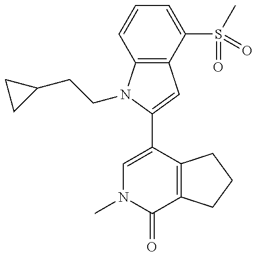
C12=C(N(CCC3CC3)C(C3=CN(C)C(=O)C4=C3CCC4)=C1)C=CC=C2S(C)(=O)=O
